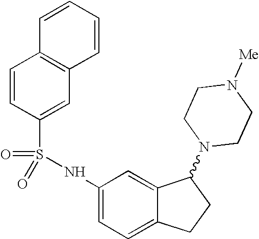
N(C1=CC=C2C(=C1)C(N1CCN([Me])CC1)CC2)S(=O)(=O)C1=CC2=C(C=C1)C=CC=C2
